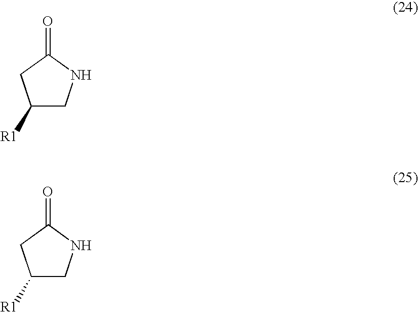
C1([R1])CNC(=O)C1.C1([R1])CNC(=O)C1
